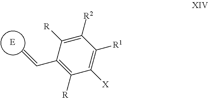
[E].C=CC1=C([R])C([X])=C([R1])C([R2])=C1[R]
